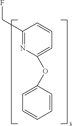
C1(CF)=NC(OC2=CC=CC=C2)=CC=C1
